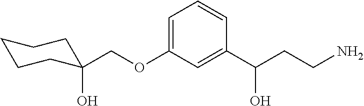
C(OC1=CC=CC(C(CCN)O)=C1)C1(O)CCCCC1
